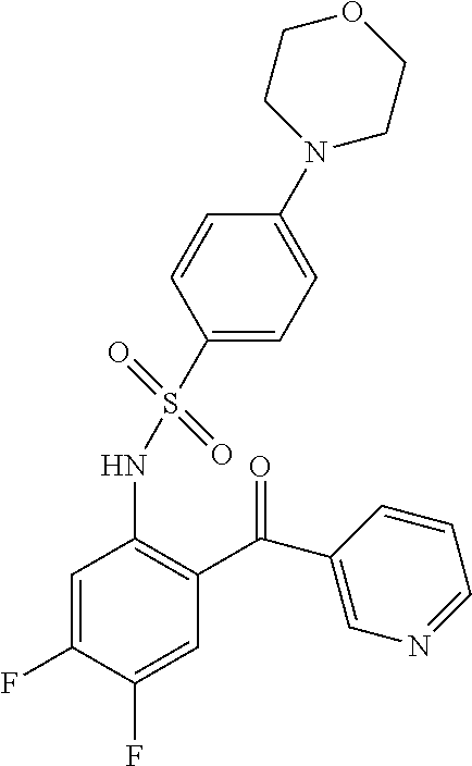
C1=C(F)C(F)=CC(C(C2=CN=CC=C2)=O)=C1NS(C1=CC=C(N2CCOCC2)C=C1)(=O)=O
